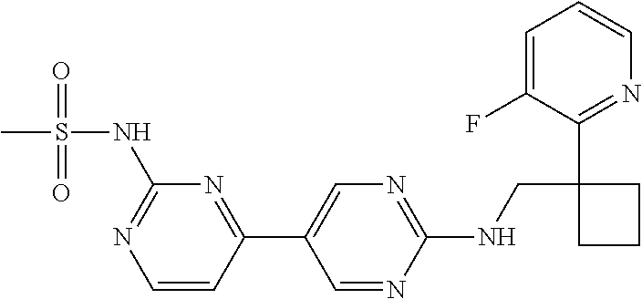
C1(NCC2(C3=NC=CC=C3F)CCC2)=NC=C(C2=NC(NS(C)(=O)=O)=NC=C2)C=N1
